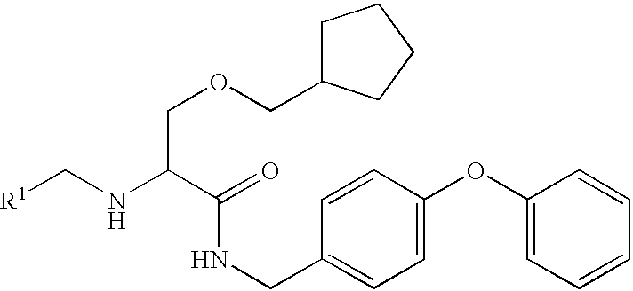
[R1]CNC(C(=O)NCC1=CC=C(OC2=CC=CC=C2)C=C1)COCC1CCCC1
